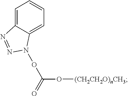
O(C(=O)O[(CH2CH2O)nCH3])N1C2=CC=CC=C2N=N1
